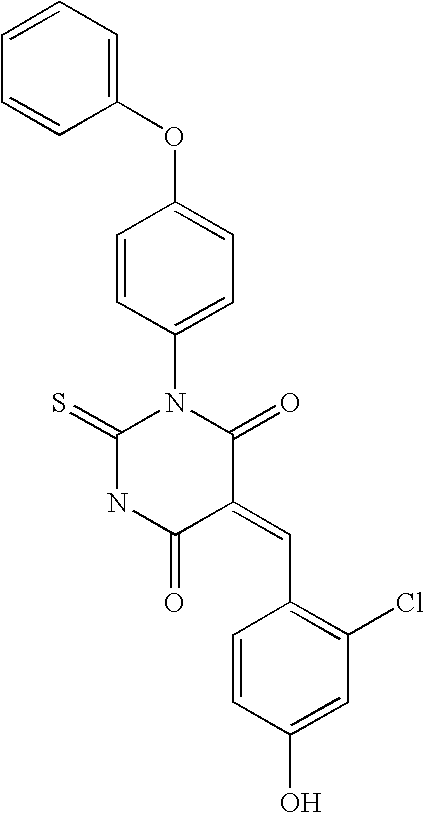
O=C1C(=CC2=C(Cl)C=C(O)C=C2)C(=O)N(C2=CC=C(OC3=CC=CC=C3)C=C2)C(=S)N1
